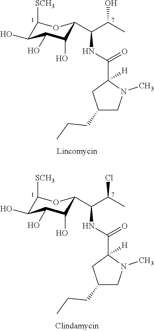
C1([SCH3])C(O)C(O)C(O)C(C(C(C)O)NC(C2([H])CC(CCC)CN2C)=O)O1.C1([SCH3])C(O)C(O)C(O)C(C(C(C)Cl)NC(C2([H])CC(CCC)CN2C)=O)O1
